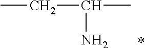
C(C)(N)CC
